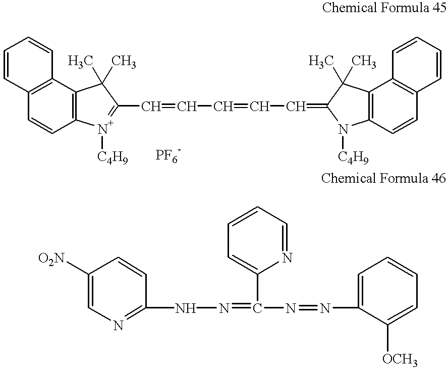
C12=C(C3=C(C=C1)[N+]([C4H9])=C(C=CC=CC=C1N([C4H9])C4=C(C5=C(C=C4)C=CC=C5)C1(C)C)C3(C)C)C=CC=C2.[PF6-].C1([O2N])=CN=C(NN=C(N=NC2=CC=CC=C2[OCH3])C2=CC=CC=N2)C=C1
